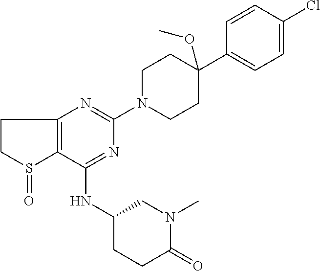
C1(NC2CCC(=O)N(C)C2)=NC(N2CCC(C3=CC=C(Cl)C=C3)(OC)CC2)=NC2=C1S(=O)CC2
